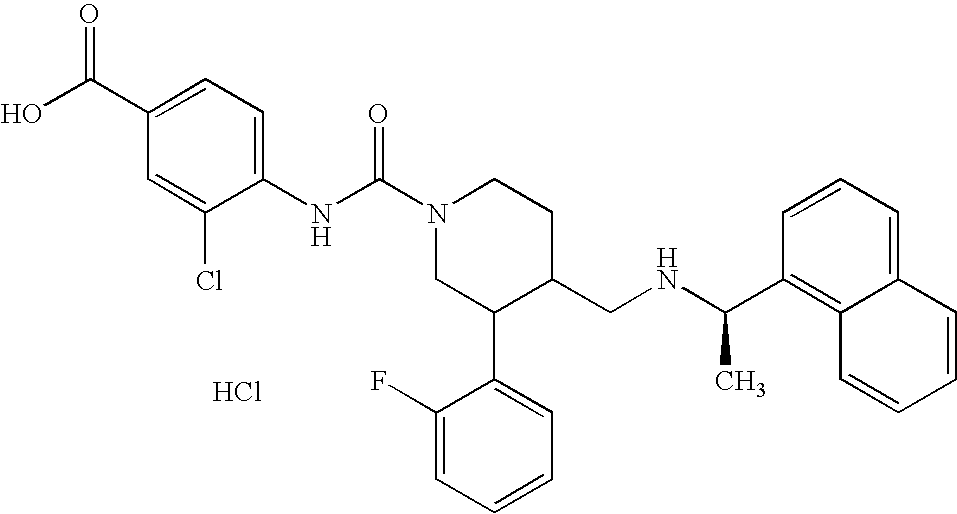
Cl.C1(NC(N2CC(C3=CC=CC=C3F)C(CNC(C3=C4C(=CC=C3)C=CC=C4)C)CC2)=O)=CC=C(C(=O)O)C=C1Cl
